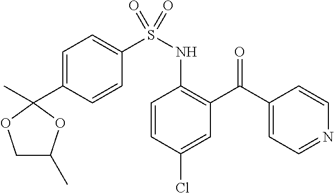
C1=CC(Cl)=CC(C(C2=CC=NC=C2)=O)=C1NS(C1=CC=C(C2(C)OC(C)CO2)C=C1)(=O)=O
